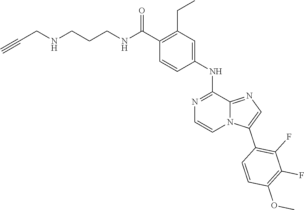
C1(C(NCCCNCC#C)=O)=C(CC)C=C(NC2=NC=CN3C2=NC=C3C2=C(F)C(F)=C(OC)C=C2)C=C1
